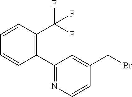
C1(C2=NC=CC(CBr)=C2)=C(C(F)(F)F)C=CC=C1
